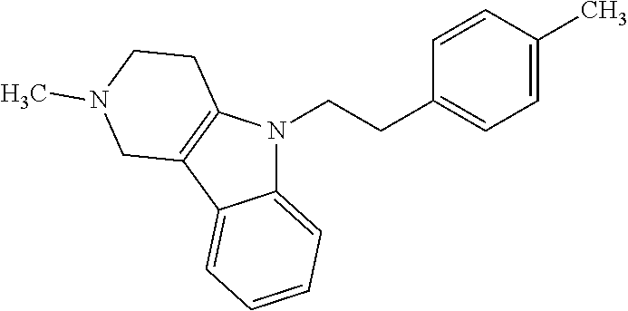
C12=CC=CC=C1C1=C(N2CCC2=CC=C(C)C=C2)CCN(C)C1
